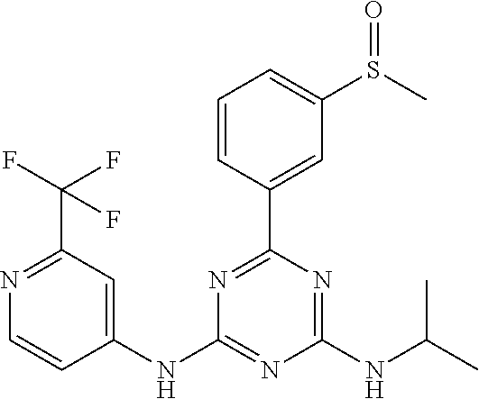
C1=CC(C2=NC(NC3=CC(C(F)(F)F)=NC=C3)=NC(NC(C)C)=N2)=CC(S(C)=O)=C1
